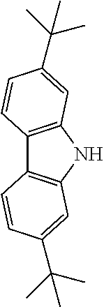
C12=C(NC3=C1C=CC(C(C)(C)C)=C3)C=C(C(C)(C)C)C=C2
